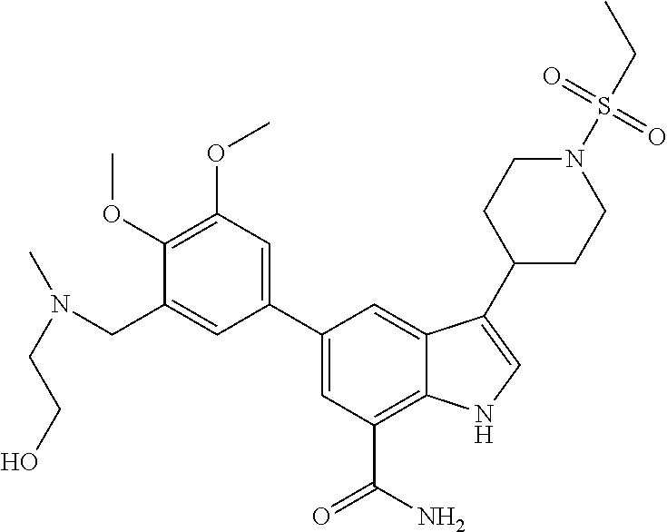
C1(C2=CC(OC)=C(OC)C(CN(C)CCO)=C2)=CC(C(N)=O)=C2C(=C1)C(C1CCN(S(CC)(=O)=O)CC1)=CN2
